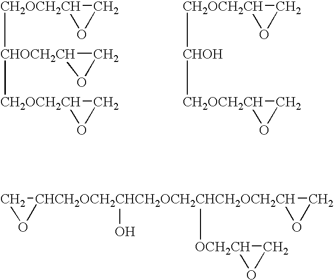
[CHOCH2CH]1([CH2OCH2CH]2OC2)([CH2OCH2CH]2OC2)OC1.[CHOH]([CH2OCH2CH]1OC1)[CH2OCH2CH]1OC1.C1O[CHCH2OCH2CHCH2OCH2CHCH2OCH2CH]12(O)([OCH2CH]1OC1)OC2
